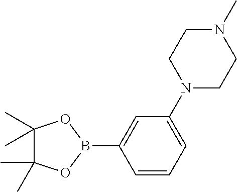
C1(N2CCN(C)CC2)=CC=CC(B2OC(C)(C)C(C)(C)O2)=C1
